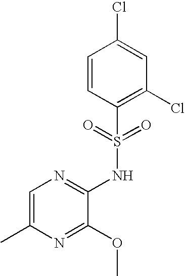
C1=C(C)N=C(OC)C(NS(C2=C(Cl)C=C(Cl)C=C2)(=O)=O)=N1
